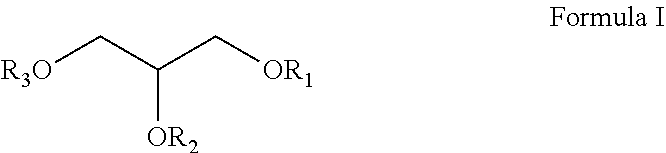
[R3O]CC(C[OR1])[OR2]
